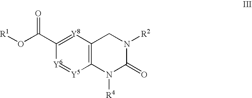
C12=C([Y8]=C(C(O[R1])=O)[Y6]=[Y5]1)CN([R2])C(=O)N2[R4]
